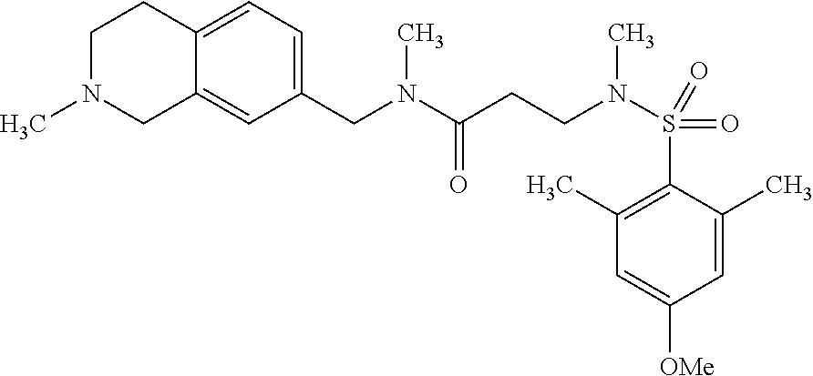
C(N(C(=O)CCN(S(C1=C(C)C=C([OMe])C=C1C)(=O)=O)C)C)C1=CC=C2C(=C1)CN(C)CC2
